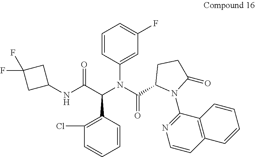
C1(F)=CC=CC(N(C(C2N(C3=NC=CC4=C3C=CC=C4)C(=O)CC2)=O)C(C(NC2CC(F)(F)C2)=O)C2=C(Cl)C=CC=C2)=C1
